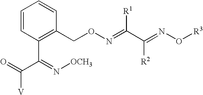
C1=CC(C(=N[OCH3])C(=O)[V])=C(CON=C(C(=NO[R3])[R2])[R1])C=C1
